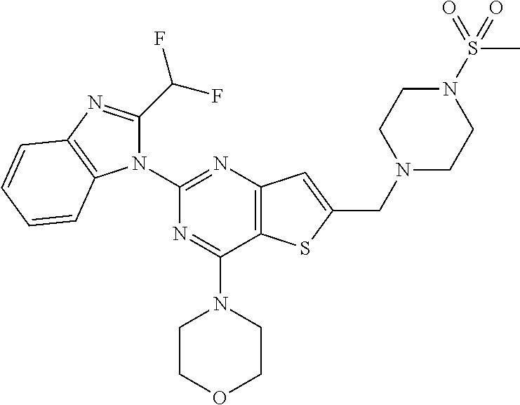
C12=C(N=C(N3C(C(F)F)=NC4=C3C=CC=C4)N=C1N1CCOCC1)C=C(CN1CCN(S(=O)(C)=O)CC1)S2
